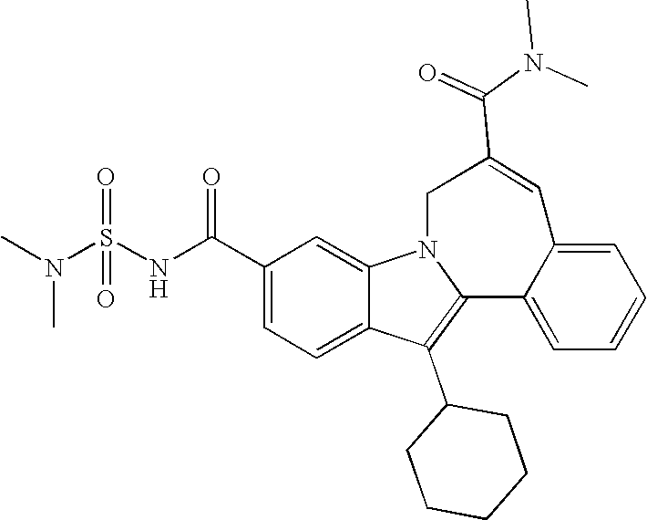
C1(C(NS(N(C)C)(=O)=O)=O)=CC=C2C(=C1)N1C(=C2C2CCCCC2)C2=CC=CC=C2C=C(C(=O)N(C)C)C1
